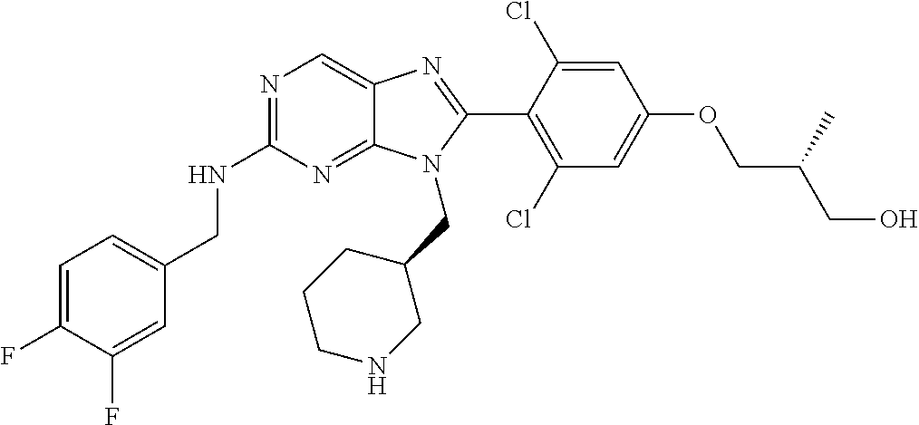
C1=C(F)C(F)=CC(CNC2=NC=C3C(=N2)N(CC2CCCNC2)C(C2=C(Cl)C=C(OCC(CO)C)C=C2Cl)=N3)=C1
